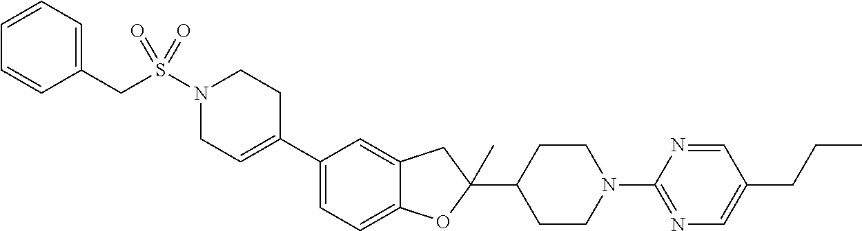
N1(S(CC2=CC=CC=C2)(=O)=O)CC=C(C2=CC=C3C(=C2)CC(C2CCN(C4=NC=C(CCC)C=N4)CC2)(C)O3)CC1
